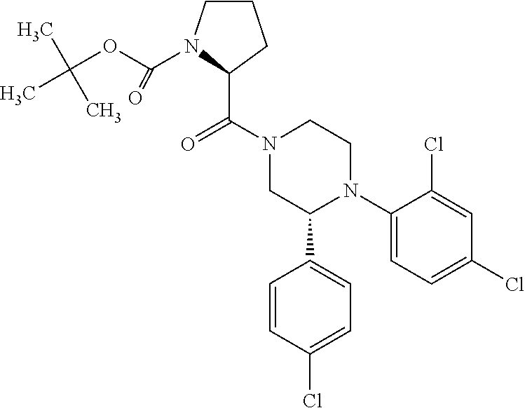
O=C(N1CC(C2=CC=C(Cl)C=C2)N(C2=CC=C(Cl)C=C2Cl)CC1)C1CCCN1C(OC(C)(C)C)=O
